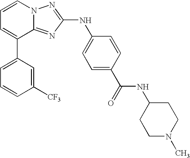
C1=C(C2=CC=CN3C2=NC(NC2=CC=C(C(=O)NC4CCN(C)CC4)C=C2)=N3)C=C([CF3])C=C1
